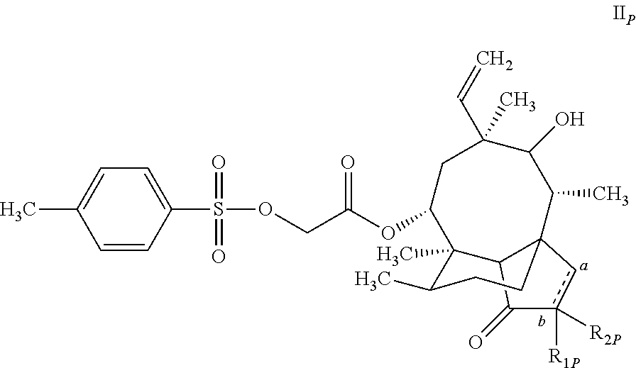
S(OCC(OC1CC(C)(C=C)C(O)C(C)C23C(C1(C)C(C)CC2)C(=O)c([R1P])([R2P])c3)=O)(C1=CC=C(C)C=C1)(=O)=O
